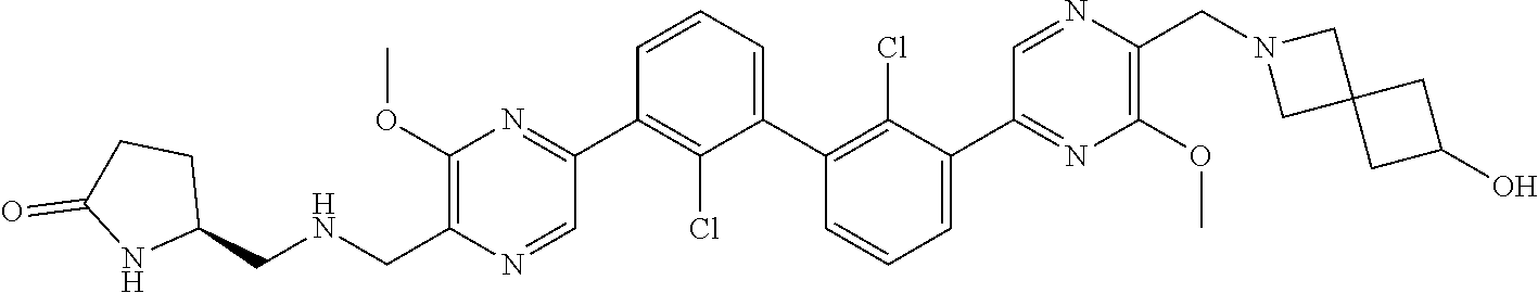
C1(C2=NC(OC)=C(C[HN]CC3CCC(=O)N3)N=C2)=C(Cl)C(C2=C(Cl)C(C3=NC(OC)=C(CN4CC5(C4)CC(O)C5)N=C3)=CC=C2)=CC=C1
